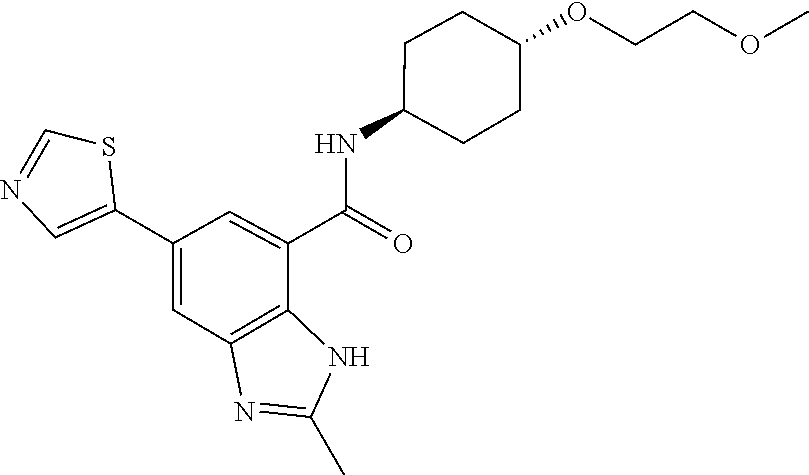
C(COC1CCC(NC(C2=CC(C3=CN=CS3)=CC3=C2NC(C)=N3)=O)CC1)OC
